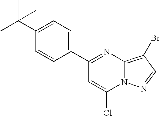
C1(C2=CC=C(C(C)(C)C)C=C2)=NC2=C(Br)C=NN2C(Cl)=C1
